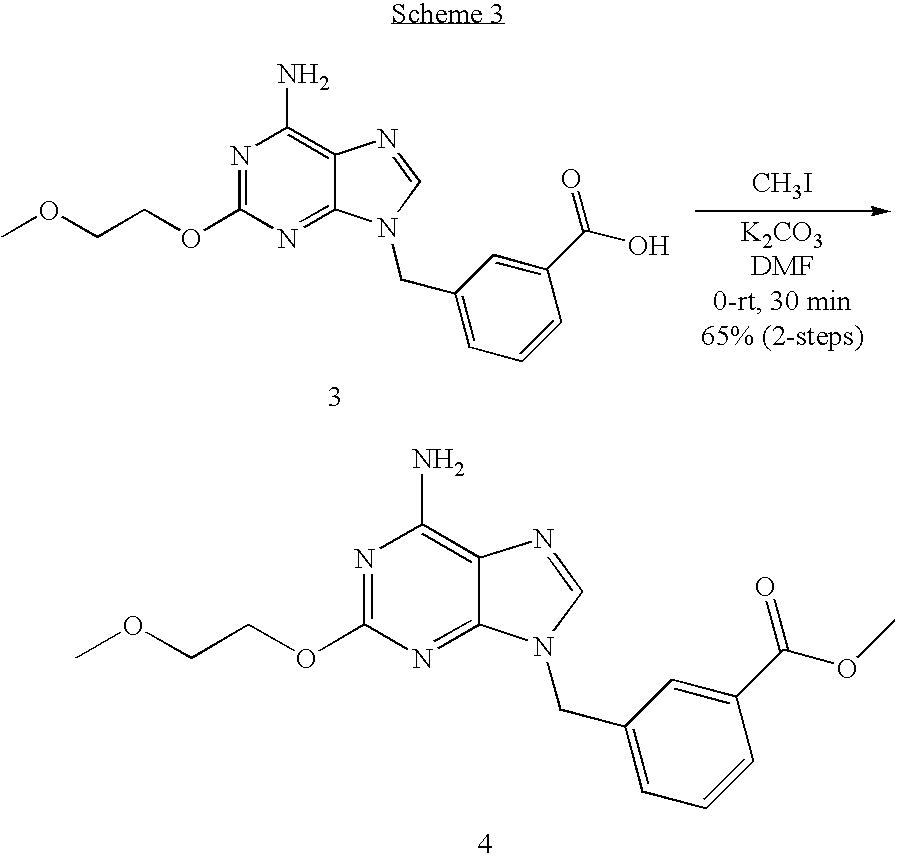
N1=C(OCCOC)N=C2C(=C1N)N=CN2CC1=CC=CC(C(=O)O)=C1.[CH3I].N1=C(OCCOC)N=C2C(=C1N)N=CN2CC1=CC=CC(C(=O)OC)=C1
